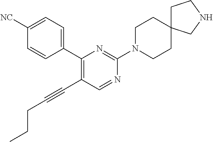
C1(C#CCCC)=C(C2=CC=C([NC])C=C2)N=C(N2CCC3(CC2)CCNC3)N=C1
